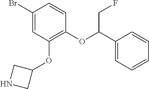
C1(Br)=CC(OC2CNC2)=C(OC(C2=CC=CC=C2)CF)C=C1
